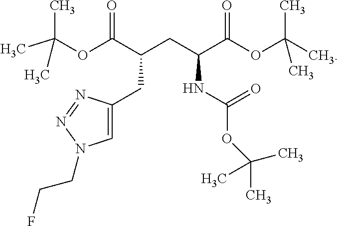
C(C(C(OC(C)(C)C)=O)CC(C(OC(C)(C)C)=O)NC(OC(C)(C)C)=O)C1=CN(CCF)N=N1
